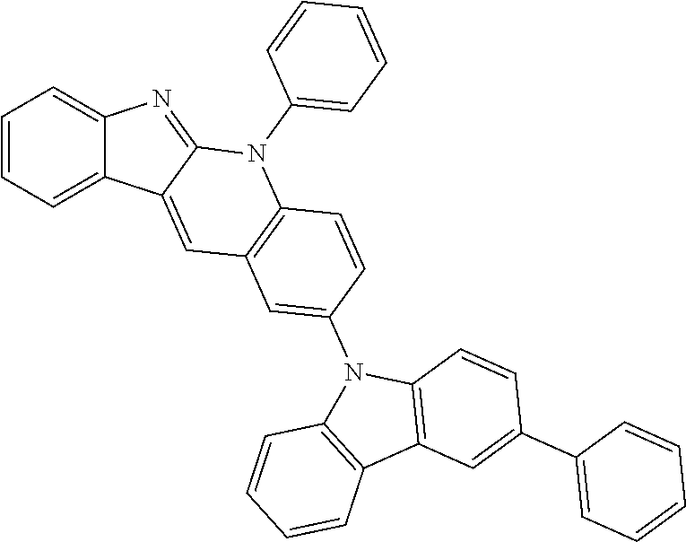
C1=CC=C2C(=C1)N=C1C2=CC2=C(N1C1=CC=CC=C1)C=CC(N1C3=C(C4=C1C=CC(C1=CC=CC=C1)=C4)C=CC=C3)=C2
